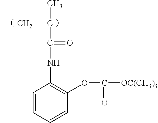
C1=CC=CC(OC([OC(CH3)3])=O)=C1NC(=O)C(C)(CC)C
